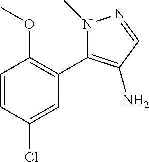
C1=CC(Cl)=CC(C2=C(N)C=NN2C)=C1OC
